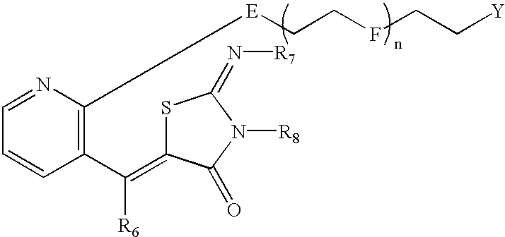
C1=NC([E]CCFCC[Y])=C(C([R6])=C2SC(=N[R7])N([R8])C2=O)C=C1
